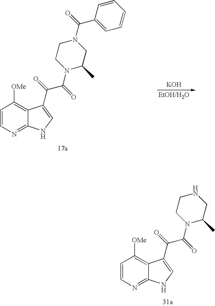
C1=CN=C2C(=C1[OMe])C(C(=O)C(=O)N1C(C)CN(C(=O)C3=CC=CC=C3)CC1)=CN2.[KOH].[EtOH/H2O].C1=CN=C2C(=C1[OMe])C(C(=O)C(=O)N1C(C)CNCC1)=CN2
